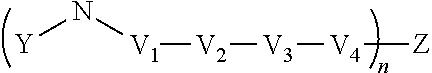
N([V1][V2][V3][V4][Z])[Y]
